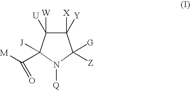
C1([X])([Y])C([U])([W])C(C([M])=O)([J])N([Q])C1([Z])[G]
